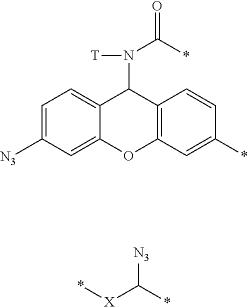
C12=CC=C([N3])C=C1OC1=C(C2N([T])C(*)=O)C=CC(*)=C1.*[X]C(*)[N3]
